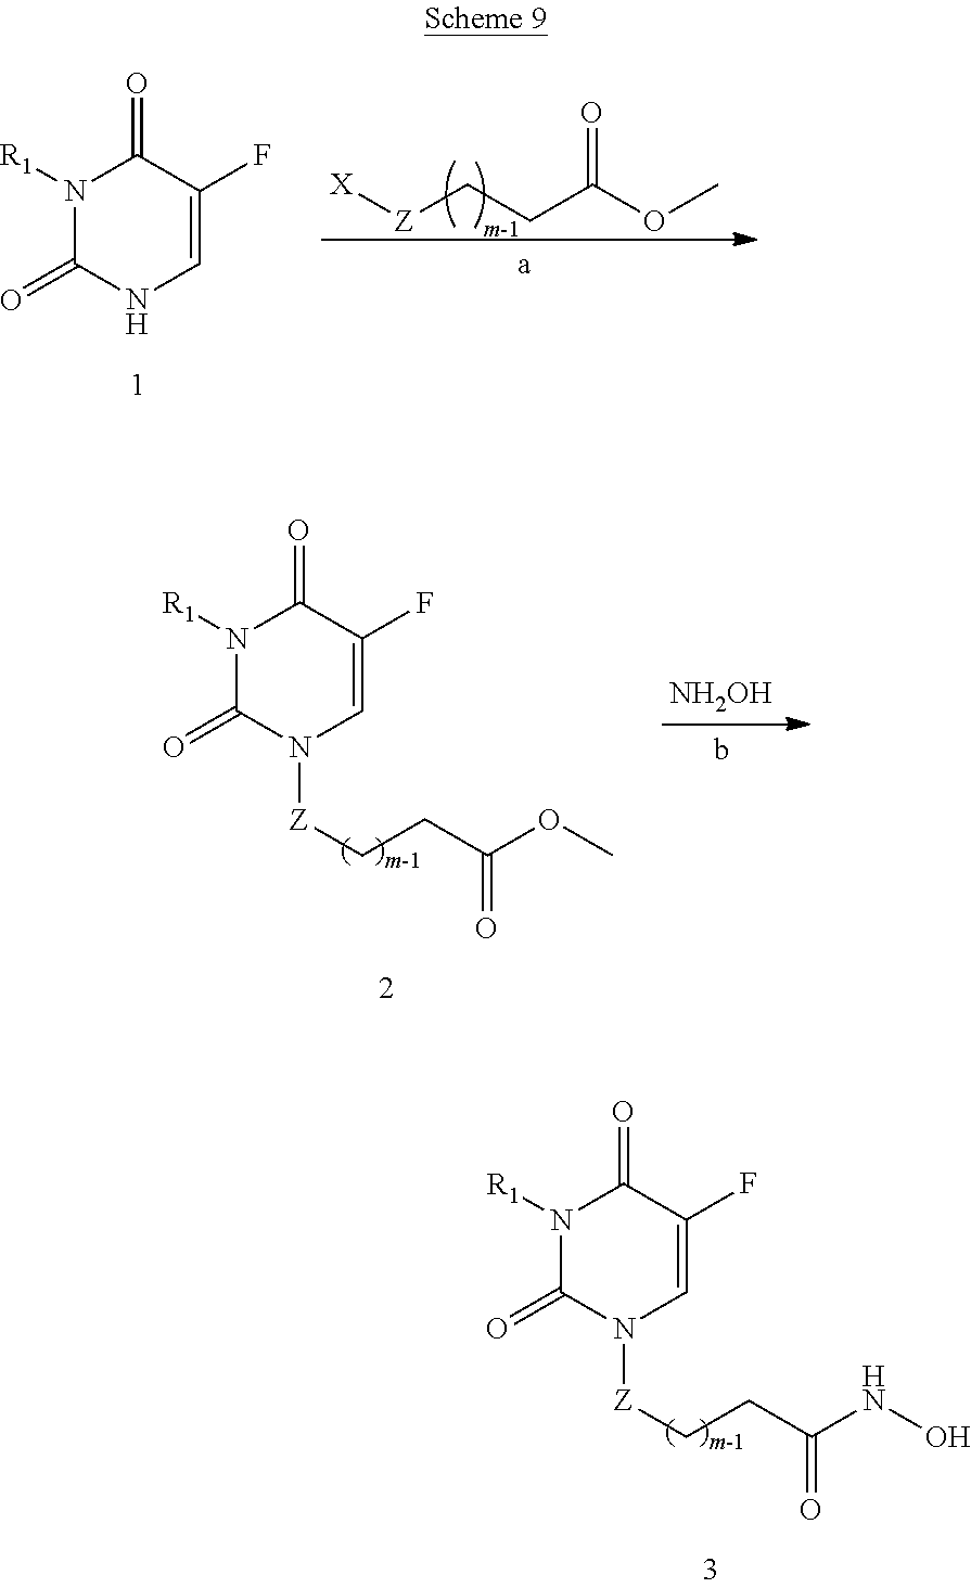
N1([R1])C(=O)N([Z]CCC(=O)NO)C=C(F)C1=O.N1([R1])C(=O)NC=C(F)C1=O.[X][Z]CCC(OC)=O.[NH2OH].N1([R1])C(=O)N([Z]CCC(=O)OC)C=C(F)C1=O
